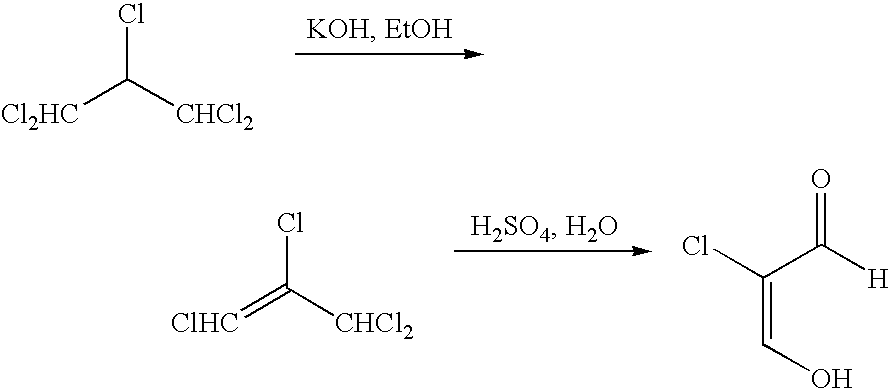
ClC([CHCl2])[Cl2HC].ClC([CHCl2])=[ClHC].O=C([H])C(=CO)Cl
